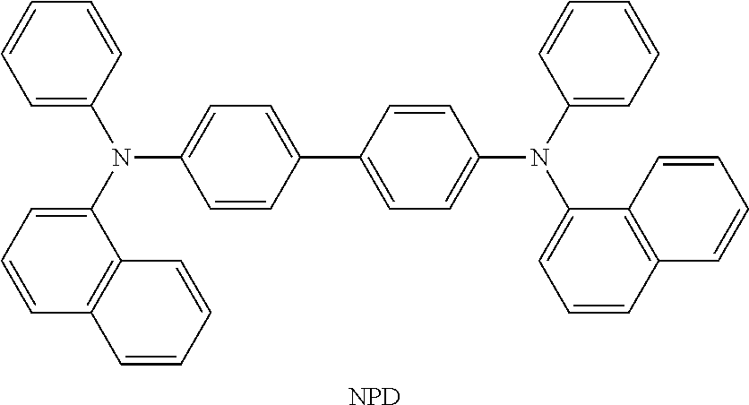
C1=CC(C2=CC=C(N(C3=CC=CC=C3)C3=CC=CC4=C3C=CC=C4)C=C2)=CC=C1N(C1=CC=CC2=C1C=CC=C2)C1=CC=CC=C1.[NPD]
